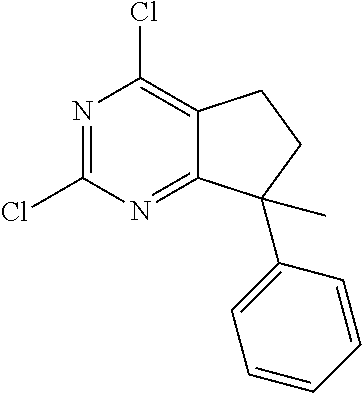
ClC1=NC(Cl)=C2C(=N1)C(C1=CC=CC=C1)(C)CC2
